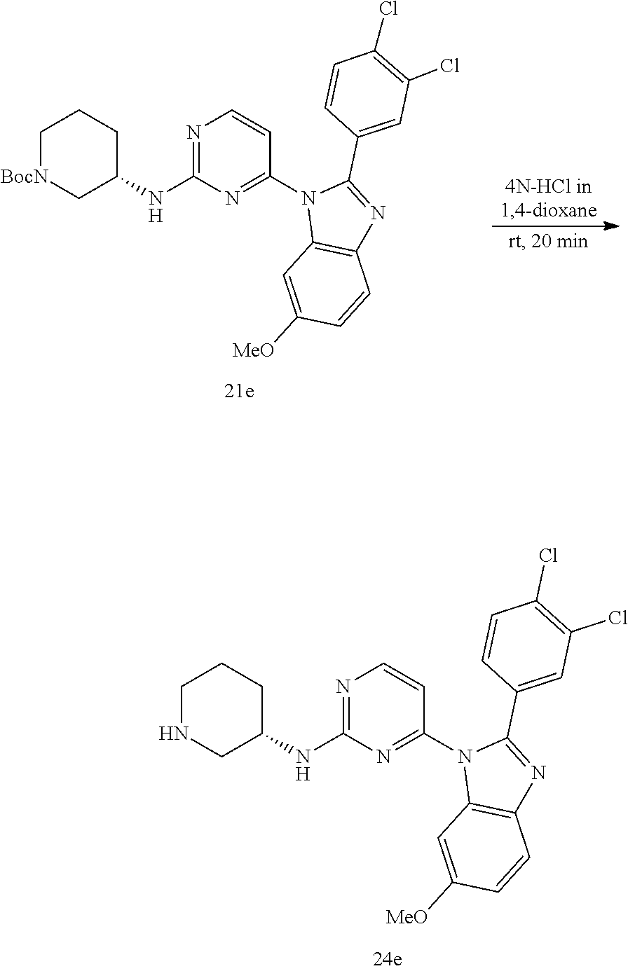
C1[BocN]CC(NC2=NC=CC(N3C4=C(N=C3C3=CC(Cl)=C(Cl)C=C3)C=CC([MeO])=C4)=N2)CC1.C1NCC(NC2=NC=CC(N3C4=C(N=C3C3=CC(Cl)=C(Cl)C=C3)C=CC([MeO])=C4)=N2)CC1
